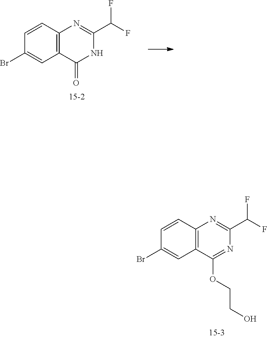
C12=C(C=CC(Br)=C1)N=C(C(F)F)NC2=O.C12=C(C=CC(Br)=C1)N=C(C(F)F)N=C2OCCO
